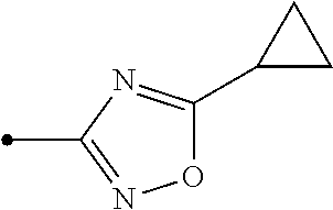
CC1=NOC(C2CC2)=N1
